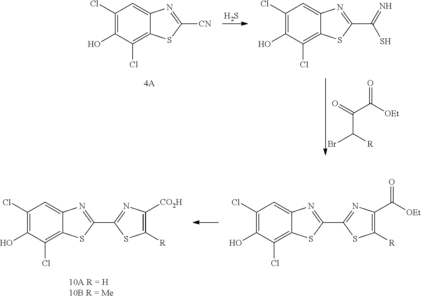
C1(Cl)=C(O)C(Cl)=C2C(=C1)N=C([CN])S2.S.C1(Cl)=C(O)C(Cl)=C2C(=C1)N=C(C(=N)S)S2.O=C([OEt])C(=O)C([R])Br.C1(Cl)=C(O)C(Cl)=C2C(=C1)N=C(C1=NC(C([OEt])=O)=C([R])S1)S2.C1(Cl)=C(O)C(Cl)=C2C(=C1)N=C(C1=NC([CO2H])=C([R])S1)S2
